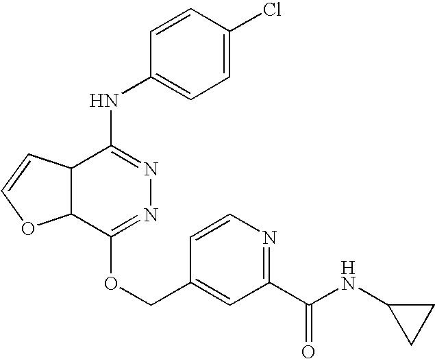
C12C(C(NC3=CC=C(Cl)C=C3)=NN=C1OCC1=CC(C(NC3CC3)=O)=NC=C1)C=CO2
